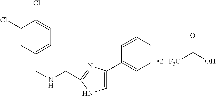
C1(C2=CC=CC=C2)=CNC(CNCC2=CC=C(Cl)C(Cl)=C2)=N1.[F3C]C(O)=O
